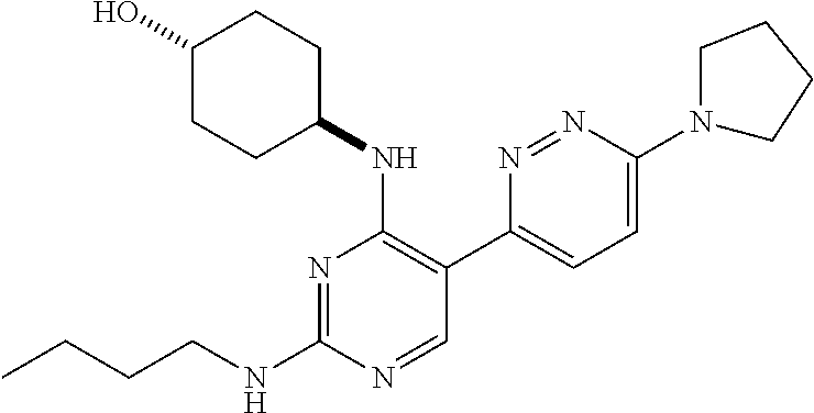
N1=C(NCCCC)N=CC(C2=CC=C(N3CCCC3)N=N2)=C1NC1CCC(O)CC1
